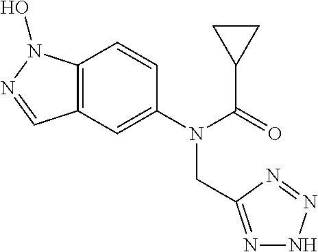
C12=C(C=C(N(CC3=NNN=N3)C(=O)C3CC3)C=C1)C=NN2O
